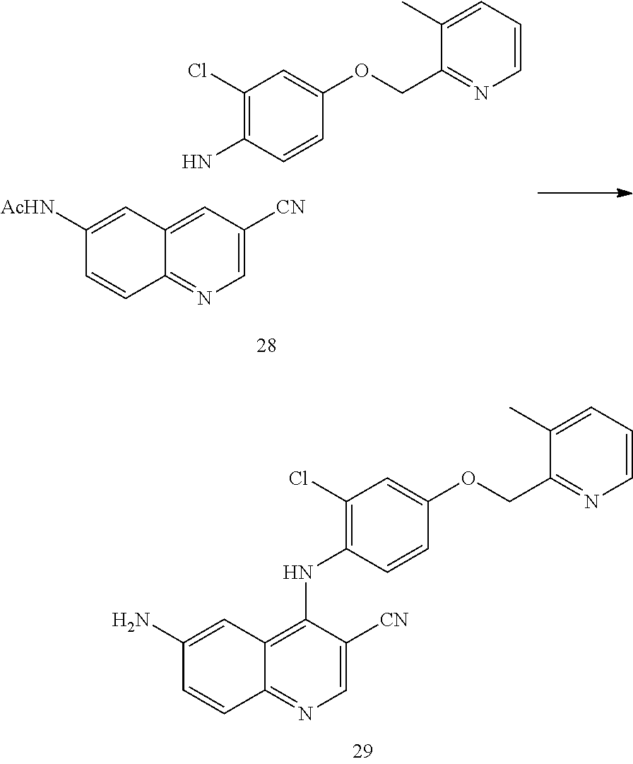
C1(N)=CC2=C(NC3=C(Cl)C=C(OCC4=NC=CC=C4C)C=C3)C([CN])=CN=C2C=C1.C1([AcHN])=CC2=CC([CN])=CN=C2C=C1.NC1=C(Cl)C=C(OCC2=NC=CC=C2C)C=C1
